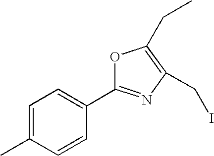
C1=C(C)C=CC(C2=NC(CI)=C(CC)O2)=C1
